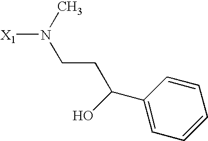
[X1]N(CCC(C1=CC=CC=C1)O)C
